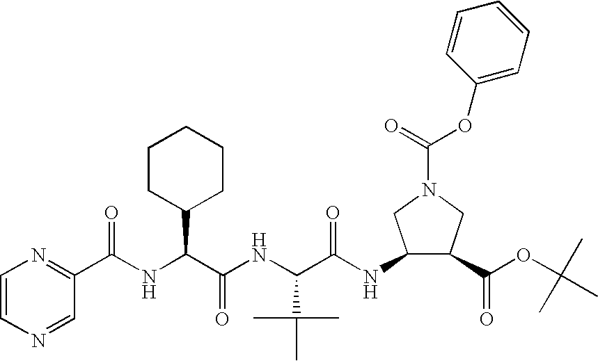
C1=CN=CC(C(NC(C(NC(C(NC2C(C(OC(C)(C)C)=O)CN(C(=O)OC3=CC=CC=C3)C2)=O)C(C)(C)C)=O)C2CCCCC2)=O)=N1
